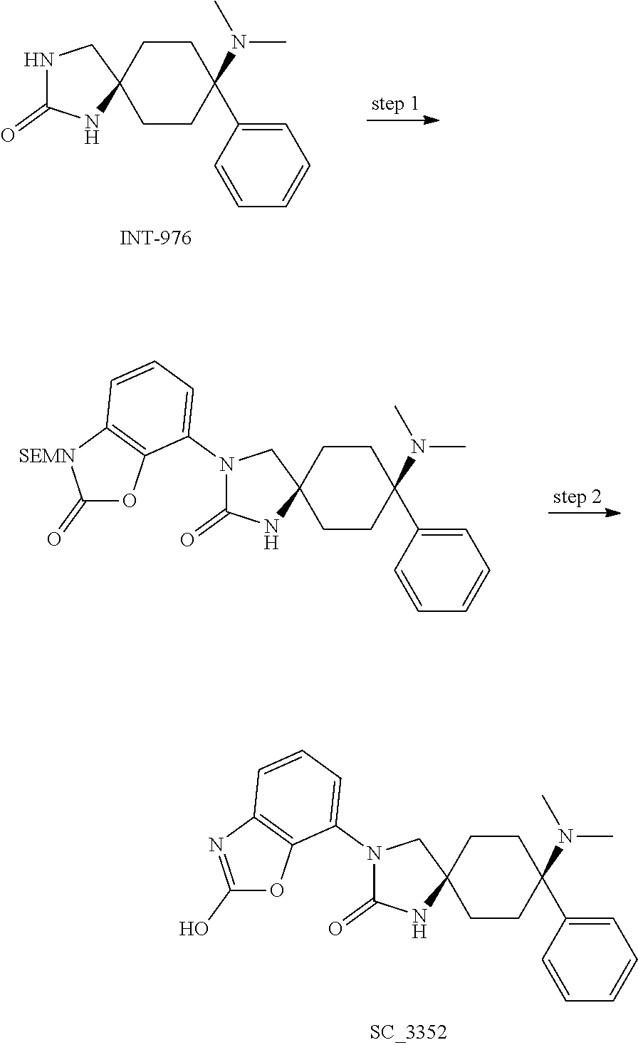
C1CC(C2=CC=CC=C2)(N(C)C)CCC12CNC(=O)N2.C1CC(C2=CC=CC=C2)(N(C)C)CCC12CN(C1=CC=CC3=C1OC(=O)[SEMN]3)C(=O)N2.C1CC(C2=CC=CC=C2)(N(C)C)CCC12CN(C1=CC=CC3=C1OC(O)=N3)C(=O)N2
